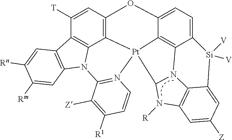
C1([T])=CC2=C3C4=C1C1=C(N4C4=N(C=CC([R1])=C4[Z])[Pt]34C3=C5C(=CC=C3O2)[Si]([V])([V])C2=CC([Z])=CC3=C2N5C4N3[R])C=C([Rm])C([Rn])=C1
